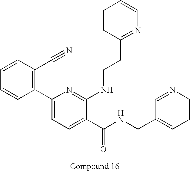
C1=CC(C#N)=C(C2=CC=C(C(NCC3=CC=CN=C3)=O)C(NCCC3=NC=CC=C3)=N2)C=C1
